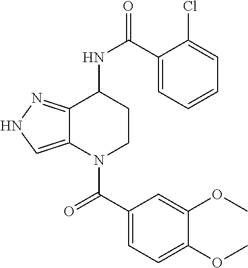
C1(C(NC2CCN(C(C3=CC=C(OC)C(OC)=C3)=O)C3=CNN=C23)=O)=CC=CC=C1Cl
